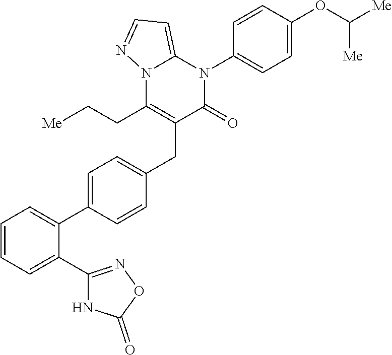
C1=C(C2=CC=C(CC3=C(CC[Me])N4C(=CC=N4)N(C4=CC=C(OC([Me])[Me])C=C4)C3=O)C=C2)C(C2=NOC(=O)N2)=CC=C1
